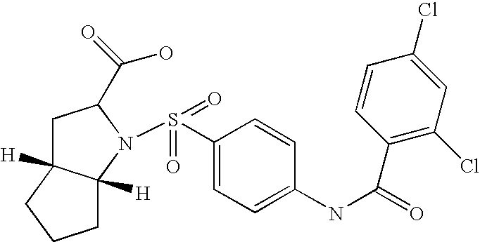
C1C2([H])C([H])(N(S(=O)(=O)C3=CC=C(NC(=O)C4=C(Cl)C=C(Cl)C=C4)C=C3)C1C(=O)O)CCC2
